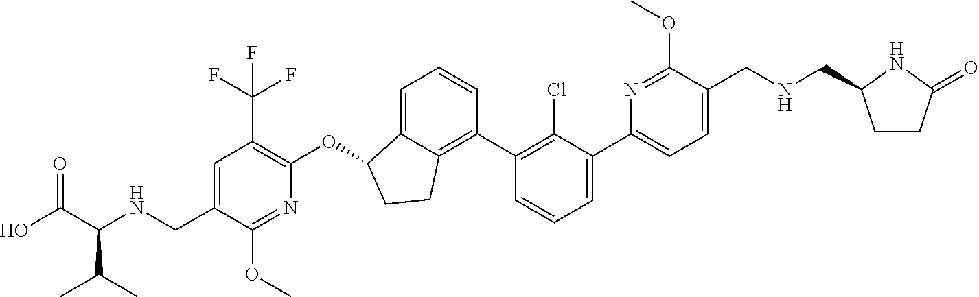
O(C1C2=CC=CC(C3=C(Cl)C(C4=CC=C(CNCC5CCC(=O)N5)C(OC)=N4)=CC=C3)=C2CC1)C1=C(C(F)(F)F)C=C(CNC(C(O)=O)C(C)C)C(OC)=N1
